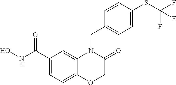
C1(C(NO)=O)=CC=C2C(=C1)N(CC1=CC=C(SC(F)(F)F)C=C1)C(=O)CO2
